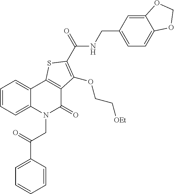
C1(C(=O)CN2C(=O)C3=C(C4=CC=CC=C24)SC(C(NCC2=CC=C4C(=C2)OCO4)=O)=C3OCC[OEt])=CC=CC=C1
